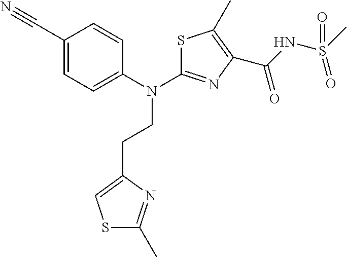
C1(CCN(C2=NC(C(NS(C)(=O)=O)=O)=C(C)S2)C2=CC=C(C#N)C=C2)=CSC(C)=N1
